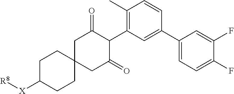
C1C([X][R8])CCC2(C1)CC(=O)C(C1=C(C)C=CC(C3=CC=C(F)C(F)=C3)=C1)C(=O)C2
